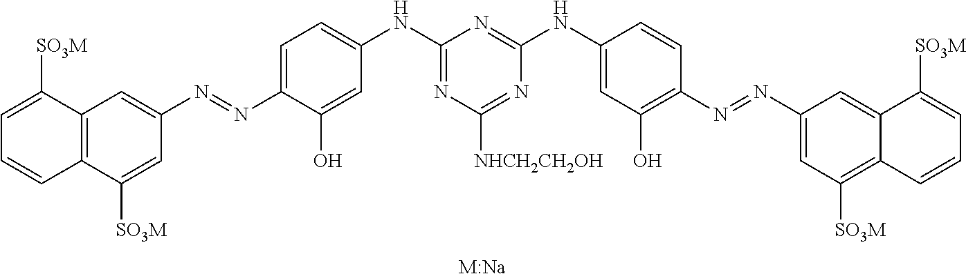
C12=C(C([SO3M])=CC(N=NC3=CC=C(NC4=NC([NHCH2CH2OH])=NC(NC5=CC(O)=C(N=NC6=CC([SO3M])=C7C(=C6)C([SO3M])=CC=C7)C=C5)=N4)C=C3O)=C1)C=CC=C2[SO3M].[M:Na]
